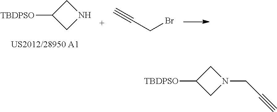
C1([TBDPSO])CNC1.C(CBr)#C.C1([TBDPSO])CN(CC#C)C1
